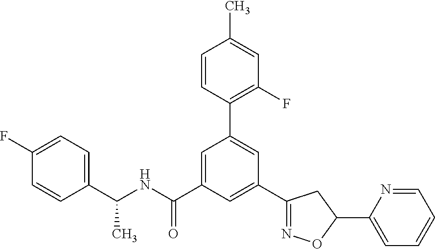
C1(C(NC(=O)C2=CC(C3=C(F)C=C(C)C=C3)=CC(C3=NOC(C4=CC=CC=N4)C3)=C2)C)=CC=C(F)C=C1
